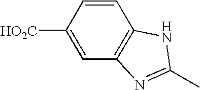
C1=CC([HO2C])=CC2=C1NC(C)=N2
